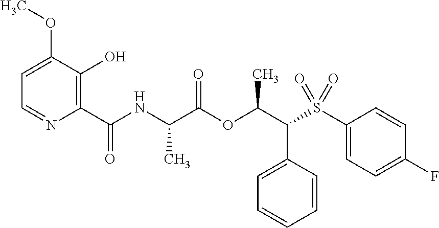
C1(C(=O)NC(C(OC(C(S(C2=CC=C(F)C=C2)(=O)=O)C2=CC=CC=C2)C)=O)C)=C(O)C(OC)=CC=N1
